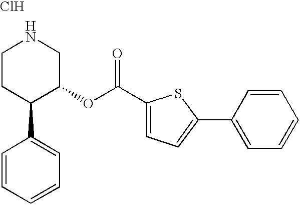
Cl.C1CC(C2=CC=CC=C2)C(OC(C2=CC=C(C3=CC=CC=C3)S2)=O)CN1
